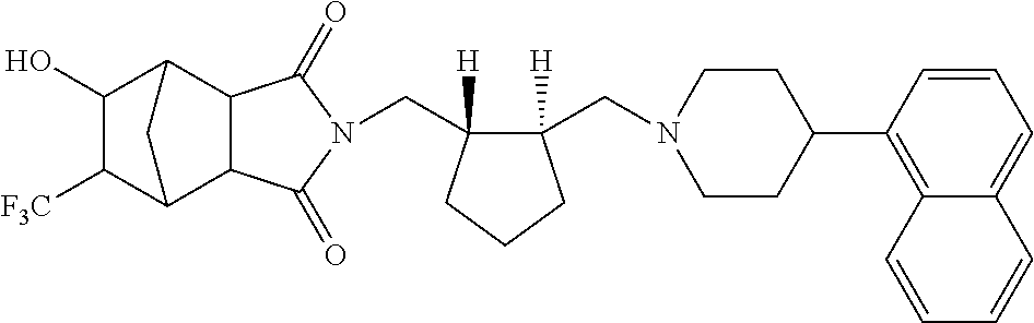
C(C1([H])C(CN2CCC(C3=C4C(=CC=C3)C=CC=C4)CC2)([H])CCC1)N1C(=O)C2C3C([F3C])C(O)C(C2C1=O)C3
